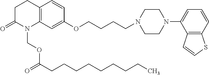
C12=C(C=C(OCCCCN3CCN(C4=CC=CC5=C4C=CS5)CC3)C=C1)N(COC(CCCCCCCCC)=O)C(=O)CC2
